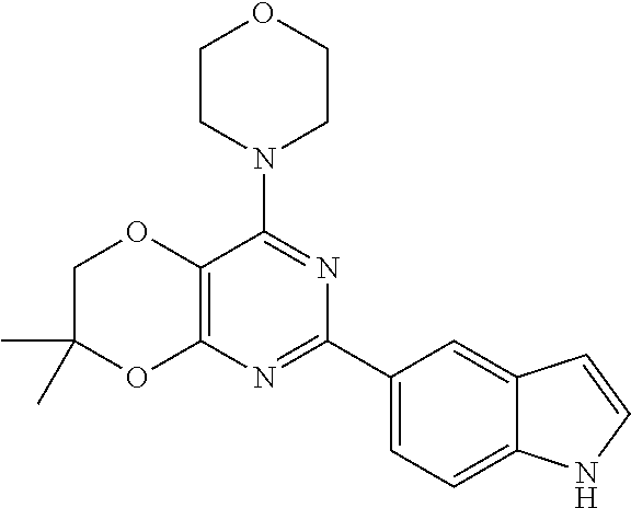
C12=C(N=C(C3=CC=C4C(=C3)C=CN4)N=C1N1CCOCC1)OC(C)(C)CO2
